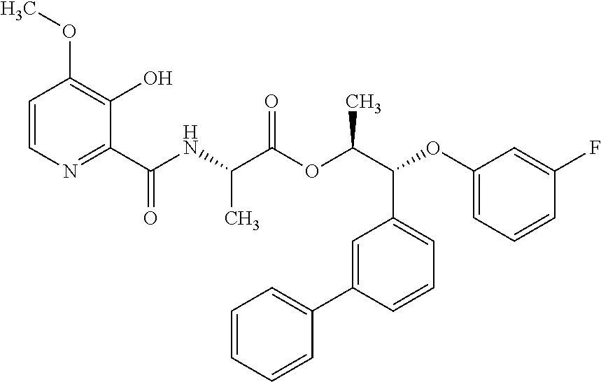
N(C(C(OC(C(OC1=CC=CC(F)=C1)C1=CC=CC(C2=CC=CC=C2)=C1)C)=O)C)C(C1=NC=CC(OC)=C1O)=O
